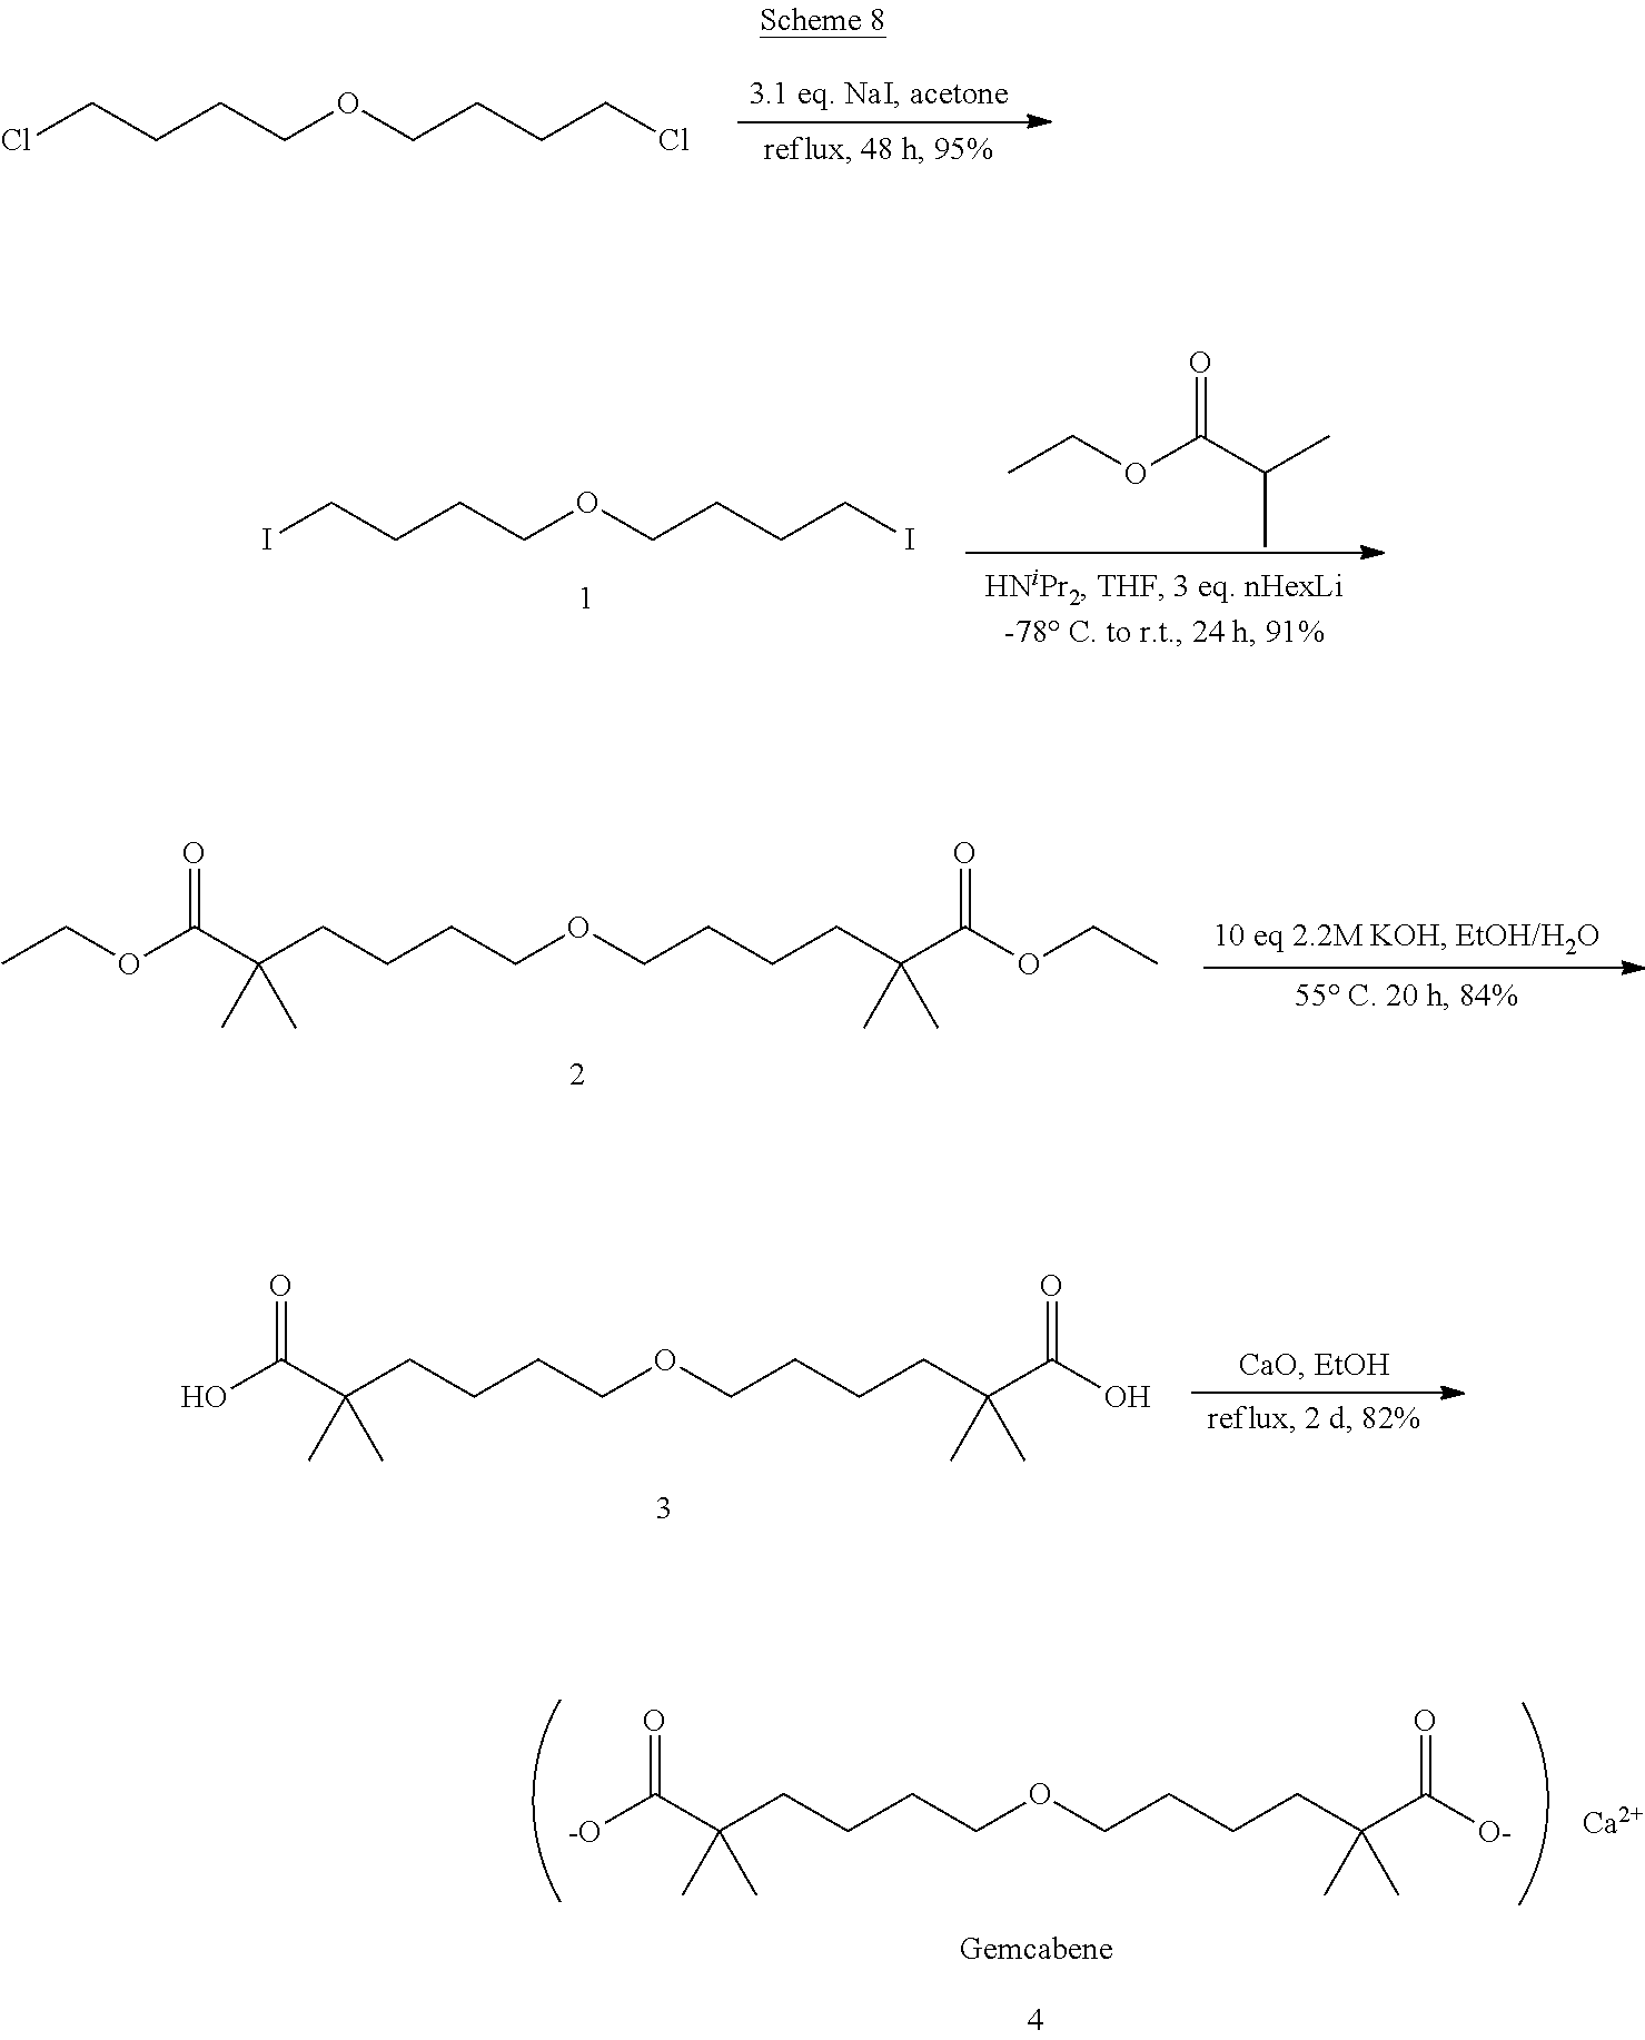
ClCCCCOCCCCCl.ICCCCOCCCCI.O=C(C(C)C)OCC.C(CCCCOCCCCC(C(OCC)=O)(C)C)(C(OCC)=O)(C)C.C(CCCCOCCCCC(C(O)=O)(C)C)(C(O)=O)(C)C.C(CCCCOCCCCC(C([O-])=O)(C)C)(C([-O])=O)(C)C.[Ca]
